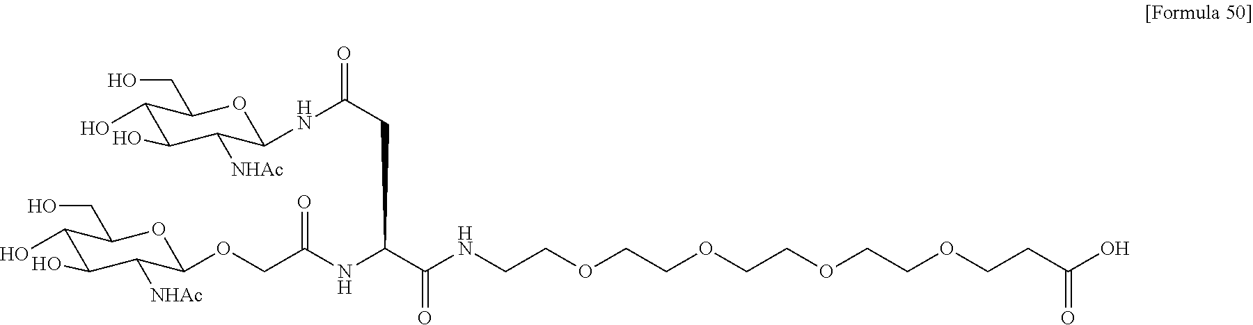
C1(O)C(O)C([NHAc])C(OCC(NC(C(NCCOCCOCCOCCOCCC(O)=O)=O)CC(=O)NC2C([NHAc])C(O)C(O)C(CO)O2)=O)OC1CO
